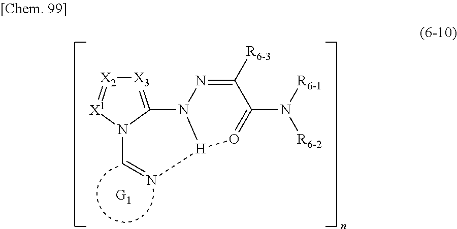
[X3]1=C2N([X1]=[X2]1)C=N[H]1N2N=C([R6-3])C(N([R6-1])[R6-2])=O1
